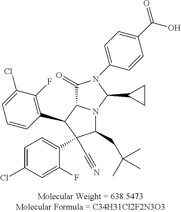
C1(Cl)=CC=C(C2(C#N)C(CC(C)(C)C)N3C(C2C2=C(F)C(Cl)=CC=C2)C(=O)N(C2=CC=C(C(O)=O)C=C2)C3C2CC2)C(F)=C1
